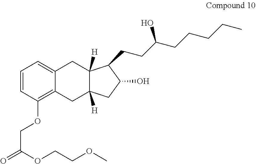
C1=CC(OCC(=O)OCCOC)=C2C(=C1)CC1([H])C([H])(C2)CC(O)C1CCC(CCCCC)O
